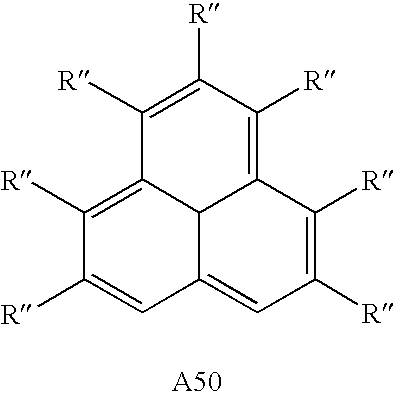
C1([R])=C([R])C2=C([R])C([R])=C([R])C3=C([R])C([R])=CC(=C1)C23
